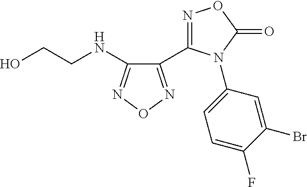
C1(NCCO)=NON=C1C1=NOC(=O)N1C1=CC=C(F)C(Br)=C1
